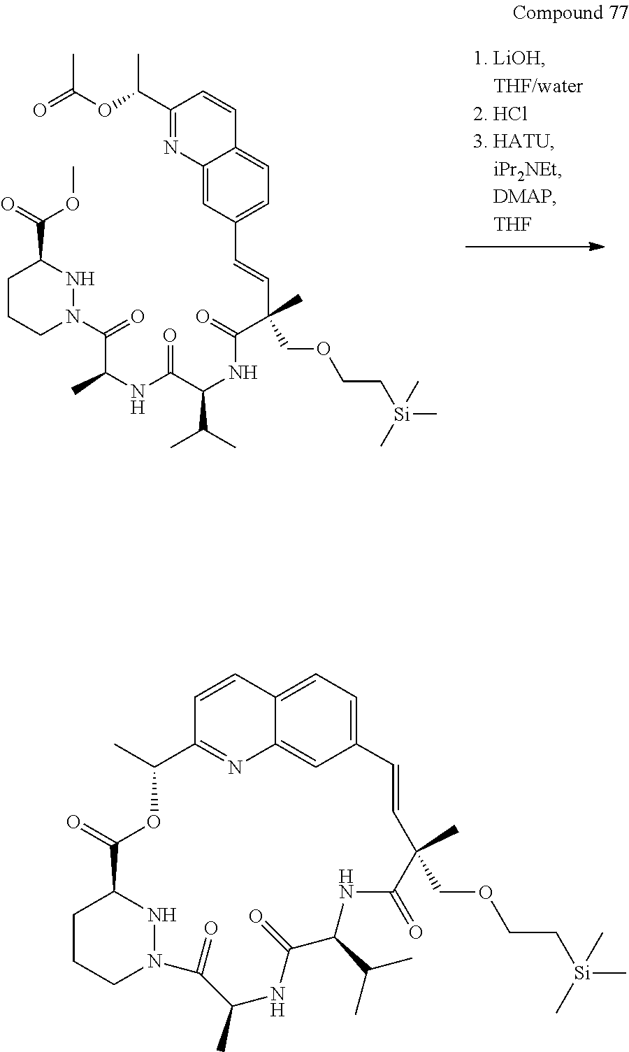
C12=CC(C=CC(C(=O)NC(C(NC(C)C(=O)N3NC(C(=O)OC)CCC3)=O)C(C)C)(COCC[Si](C)(C)C)C)=CC=C1C=CC(C(OC(=O)C)C)=N2.C1(=O)N2NC(CCC2)C(=O)OC(C)C2=NC3=CC(=CC=C3C=C2)C=CC(C)(COCC[Si](C)(C)C)C(=O)NC(C(C)C)C(=O)NC1C
